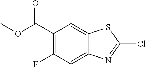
C1(C(OC)=O)=C(F)C=C2C(=C1)SC(Cl)=N2
